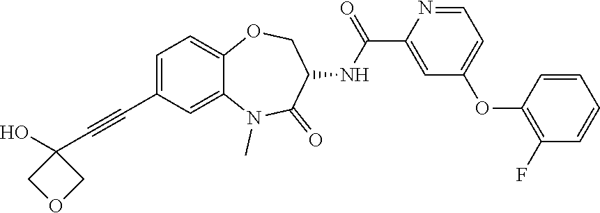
C1=C(C#CC2(O)COC2)C=C2C(=C1)OCC(NC(C1=CC(OC3=C(F)C=CC=C3)=CC=N1)=O)C(=O)N2C
